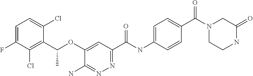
C1=C(F)C(Cl)=C(C(OC2=CC(C(NC3=CC=C(C(=O)N4CCNC(=O)C4)C=C3)=O)=NN=C2N)C)C(Cl)=C1
